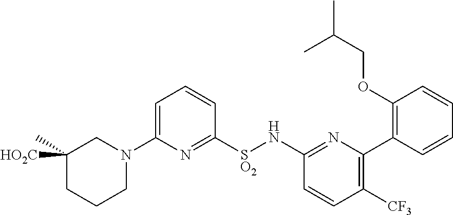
C1=C(N2CC([HO2C])(C)CCC2)N=C([SO2]NC2=NC(C3=C(OCC(C)C)C=CC=C3)=C([CF3])C=C2)C=C1
